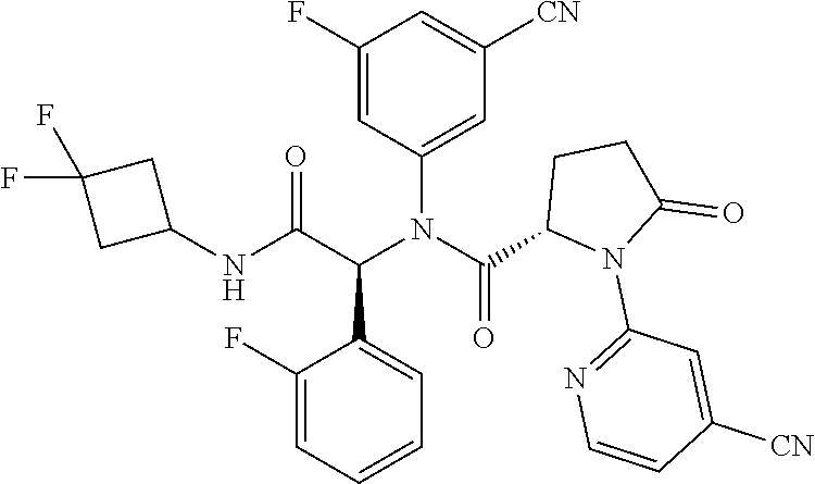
C1=C(N(C(C2N(C3=NC=CC([CN])=C3)C(=O)CC2)=O)C(C(NC2CC(F)(F)C2)=O)C2=CC=CC=C2F)C=C(F)C=C1[CN]
